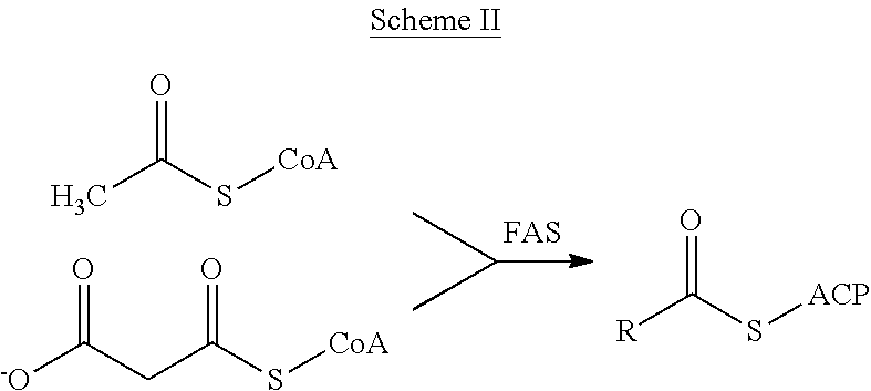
O=C(S[CoA])C.O=C(CC(S[CoA])=O)[-O].O=C(S[ACP])[R]
